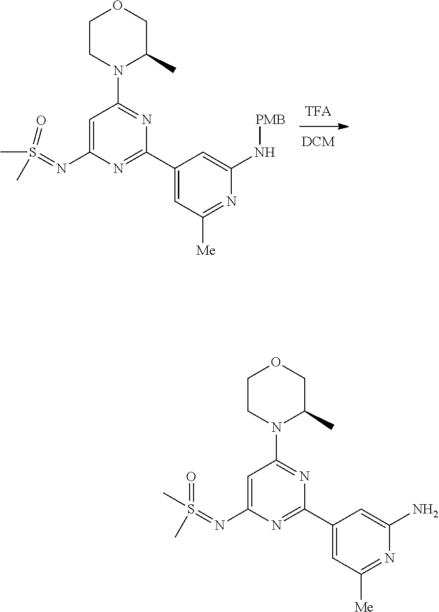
C1CN(C2=NC(C3=CC([Me])=NC(N)=C3)=NC(N=S(=O)(C)C)=C2)C(C)CO1.C1CN(C2=NC(C3=CC([Me])=NC(N[PMB])=C3)=NC(N=S(C)(=O)C)=C2)C(C)CO1
